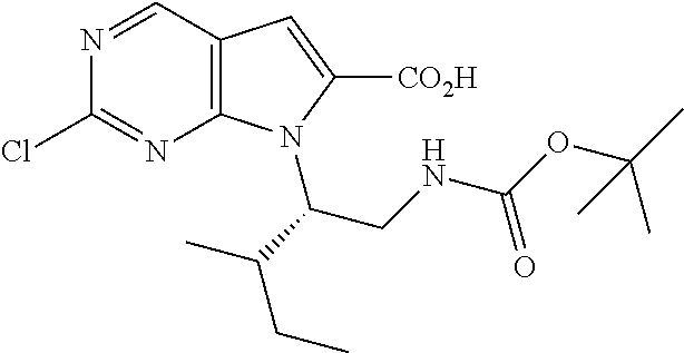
C12=C(C=NC(Cl)=N1)C=C([CO2H])N2C(CNC(=O)OC(C)(C)C)C(CC)C
